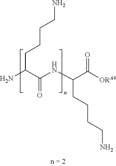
NC(C(NC(C([ORA4])=O)CCCCN)=O)CCCCN
